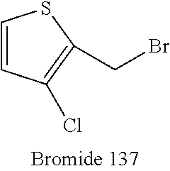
C1=CC(Cl)=C(CBr)S1
